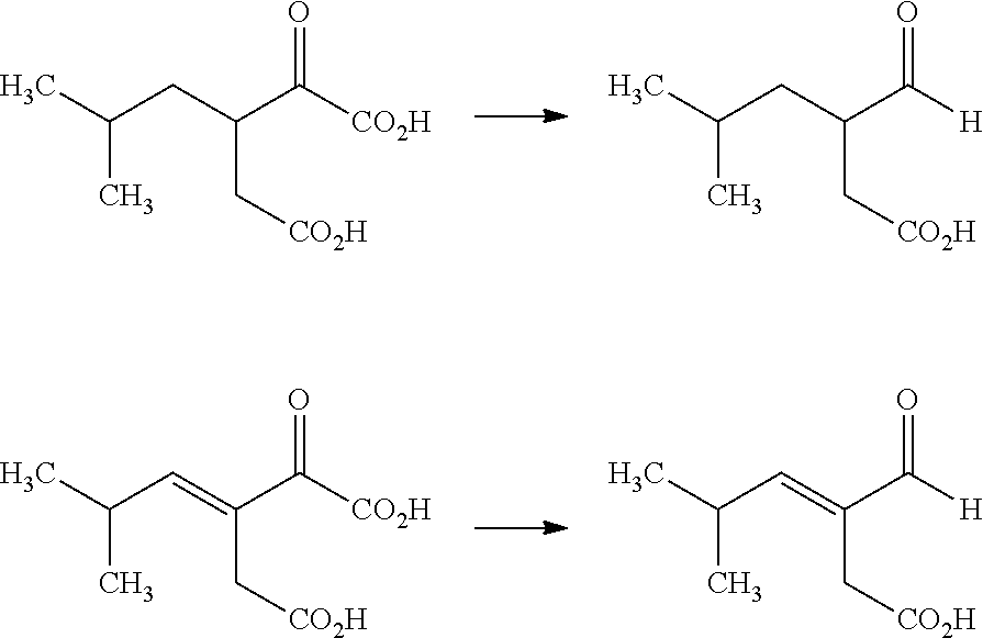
CC(CC(C([CO2H])=O)C[CO2H])C.CC(CC(C([H])=O)C[CO2H])C.CC(C=C(C([CO2H])=O)C[CO2H])C.CC(C=C(C([H])=O)C[CO2H])C
